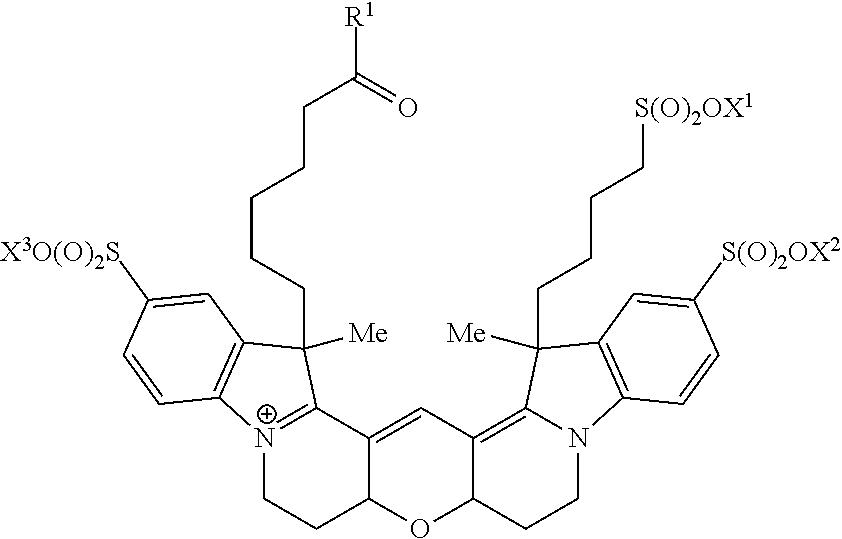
[N+]12=C(C3=CC4=C5N(CCC4OC3CC1)C1=C(C5([Me])CCCC[S(O)2OX1])C=C([S(O)2OX2])C=C1)C([Me])(CCCCCC([R1])=O)C1=C2C=CC([X3O(O)2S])=C1
